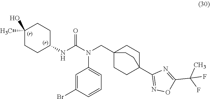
C1=C(Br)C=CC=C1N(CC12CCC(C3=NOC(C(C)(F)F)=N3)(CC1)CC2)C(NC1CCC(O)(C)CC1)=O
